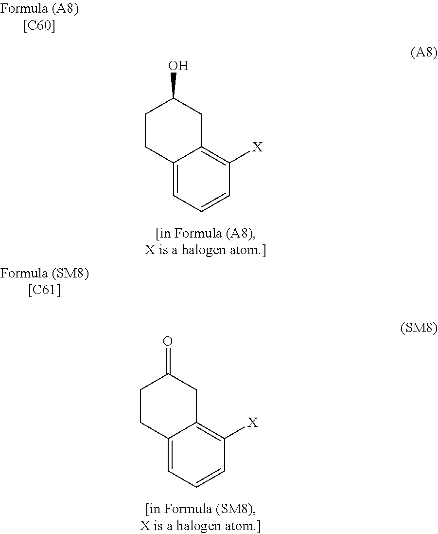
C12=CC=CC([X])=C1CC(=O)CC2.C12=CC=CC([X])=C1CC(O)CC2
